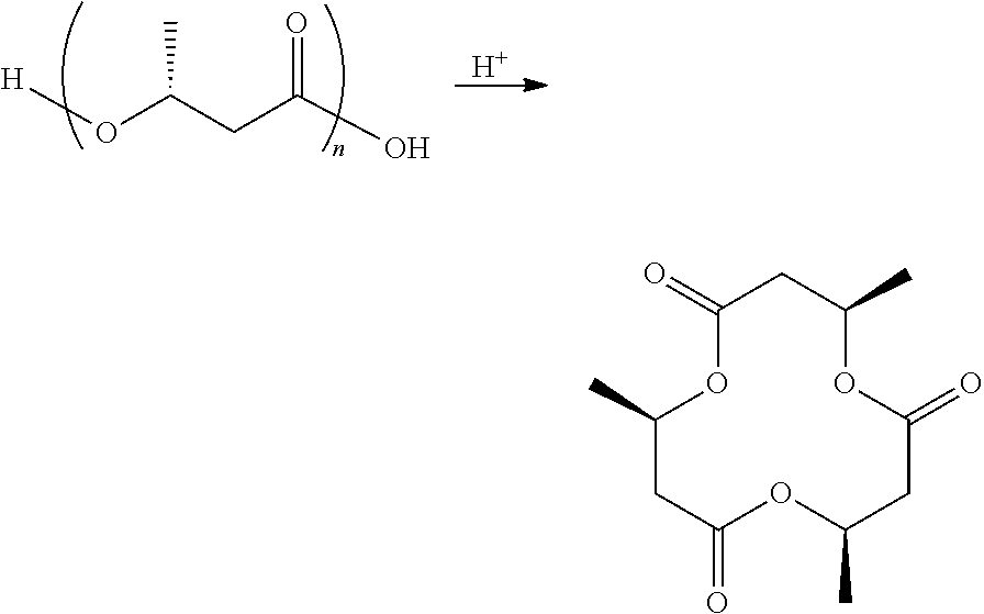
[H]OC(CC(O)=O)C.[H].C1(=O)OC(C)CC(=O)OC(C)CC(=O)OC(C)C1
